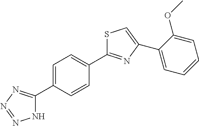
C1=C(C2=NN=NN2)C=CC(C2=NC(C3=CC=CC=C3OC)=CS2)=C1
